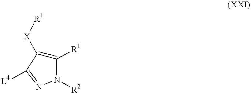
C1([R1])=C([X][R4])C([L4])=NN1[R2]
